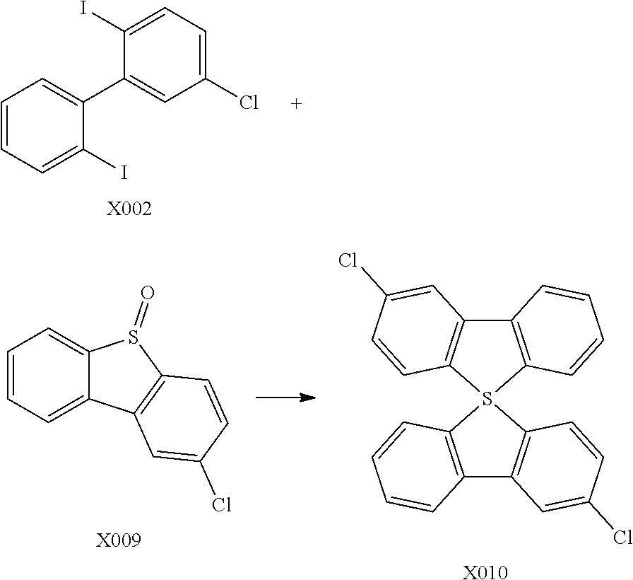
C1=CC=C2C(=C1)S(=O)C1=C2C=C(Cl)C=C1.[X009].C12=C(S3(C4=C1C=C(Cl)C=C4)C1=C(C4=C3C=CC(Cl)=C4)C=CC=C1)C=CC=C2.[X010].C1=CC=C(I)C(C2=CC(Cl)=CC=C2I)=C1.[X002]
